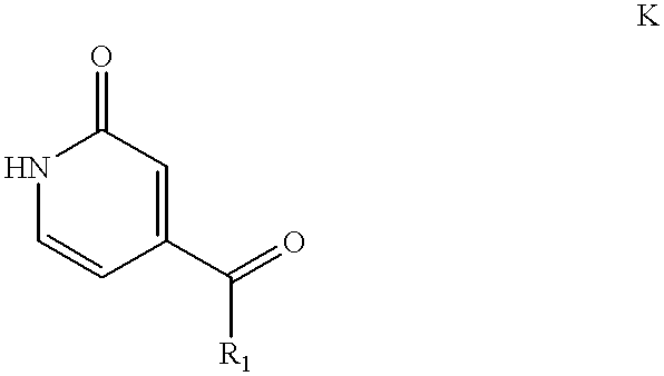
C1=C(C(=O)[R1])C=CNC1=O
